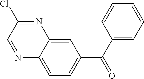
N1=C(Cl)C=NC2=CC=C(C(=O)C3=CC=CC=C3)C=C12
